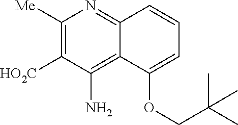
C1([Me])=C([HO2C])C(N)=C2C(=N1)C=CC=C2OCC(C)(C)C
